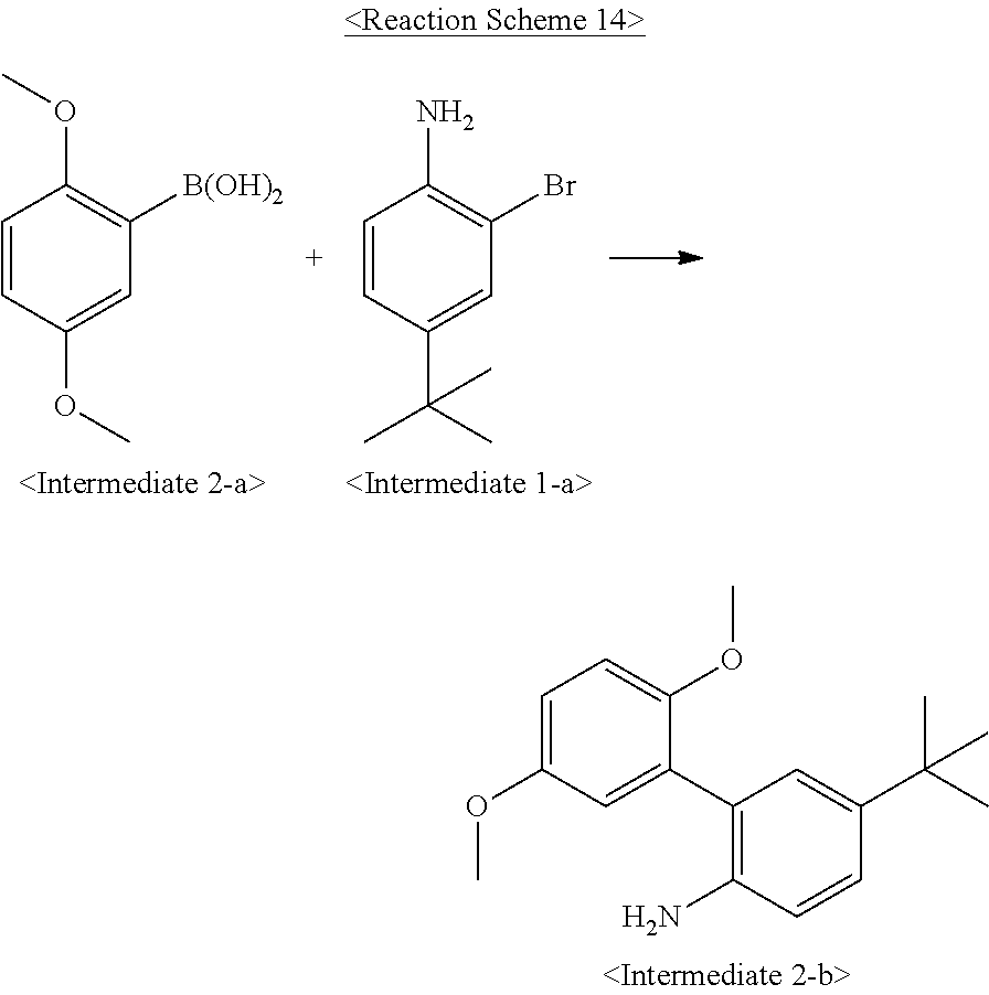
C1=CC(C(C)(C)C)=CC(Br)=C1N.C1=CC(OC)=CC([B(OH)2])=C1OC.C1=C(OC)C=C(C2=C(N)C=CC(C(C)(C)C)=C2)C(OC)=C1
